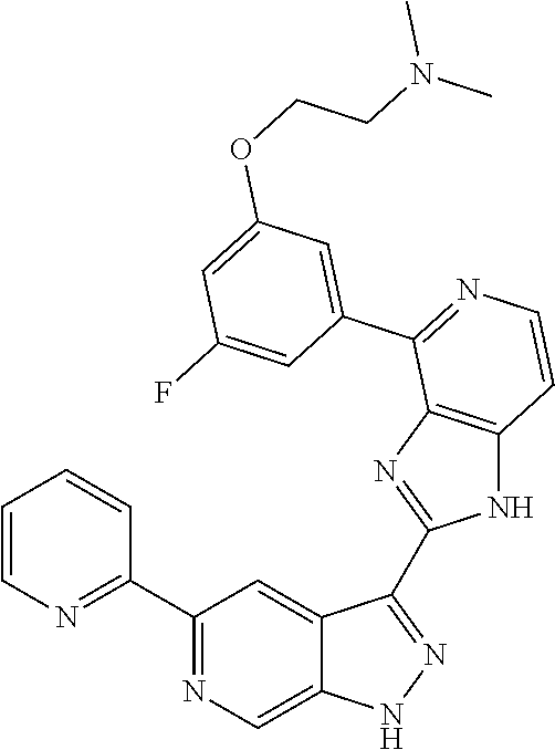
C1(C2=NC=CC=C2)=NC=C2C(=C1)C(C1=NC3=C(N1)C=CN=C3C1=CC(OCCN(C)C)=CC(F)=C1)=NN2
